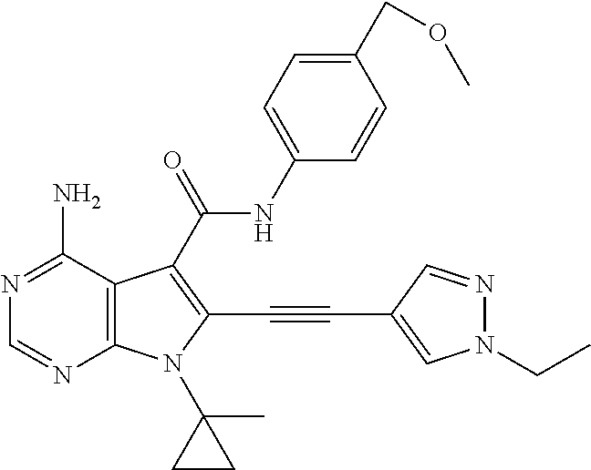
N1=C(N)C2=C(N=C1)N(C1(C)CC1)C(C#CC1=CN(CC)N=C1)=C2C(NC1=CC=C(COC)C=C1)=O
